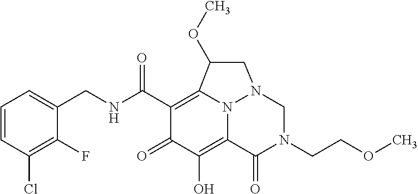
C1=CC(Cl)=C(F)C(CNC(C2=C3N4C(=C(O)C2=O)C(=O)N(CCOC)CN4CC3OC)=O)=C1
